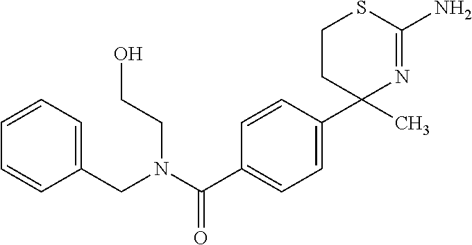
C1(C)(C2=CC=C(C(N(CC3=CC=CC=C3)CCO)=O)C=C2)N=C(N)SCC1
